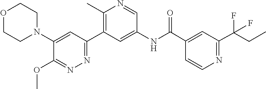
O1CCN(C2=CC(C3=C(C)N=CC(NC(C4=CC(C(CC)(F)F)=NC=C4)=O)=C3)=NN=C2OC)CC1
